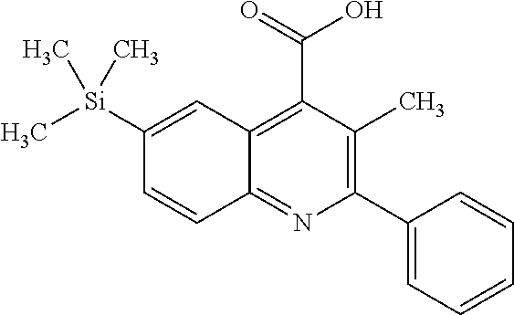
C12=C(C(=O)O)C(C)=C(C3=CC=CC=C3)N=C1C=CC([Si](C)(C)C)=C2
